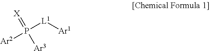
[Ar1][L1]P([Ar2])(=[X])[Ar3]
